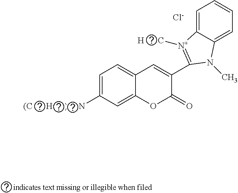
C1=C([(C      H     )     N])C=C2C(=C1)C=C(C1=[N+]([H      C])C3=CC=CC=C3N1C)C(=O)O2.[Cl-]
